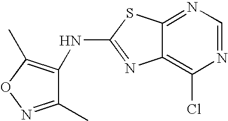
C12=C(Cl)N=CN=C1SC(NC1=C(C)ON=C1C)=N2
